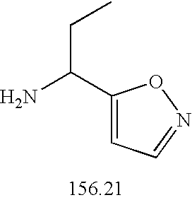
C1(C(N)CC)=CC=NO1
